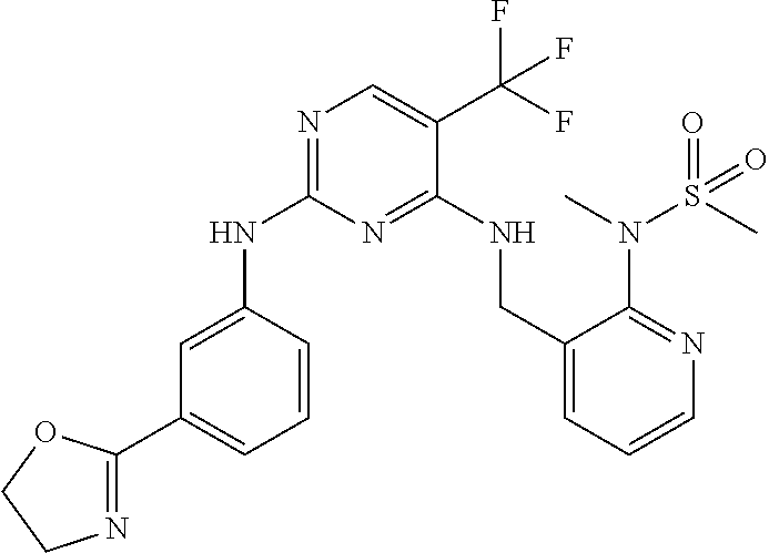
N1=C(NC2=CC(C3=NCCO3)=CC=C2)N=C(NCC2=CC=CN=C2N(C)S(C)(=O)=O)C(C(F)(F)F)=C1
